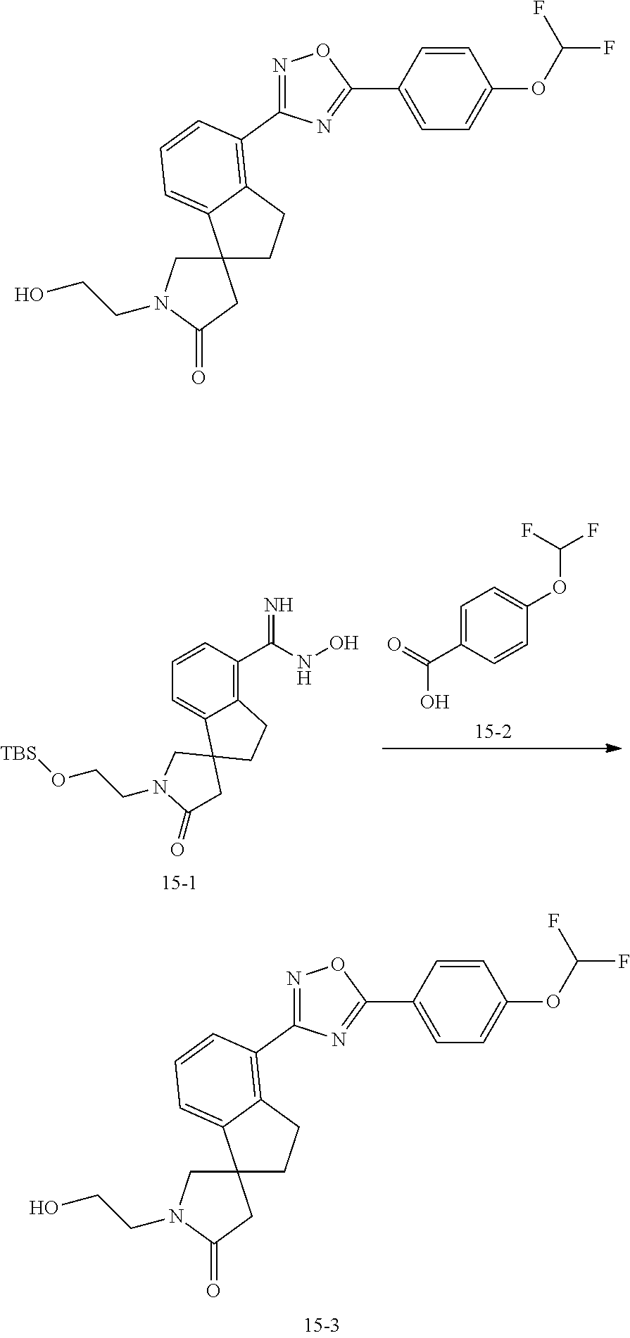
C1=CC(C(NO)=N)=C2C(=C1)C1(CC2)CN(CCO[TBS])C(=O)C1.C1=C(C(O)=O)C=CC(OC(F)F)=C1.C12(CN(CCO)C(=O)C1)CCC1=C(C3=NOC(C4=CC=C(OC(F)F)C=C4)=N3)C=CC=C21.C12(CN(CCO)C(=O)C1)CCC1=C(C3=NOC(C4=CC=C(OC(F)F)C=C4)=N3)C=CC=C21
